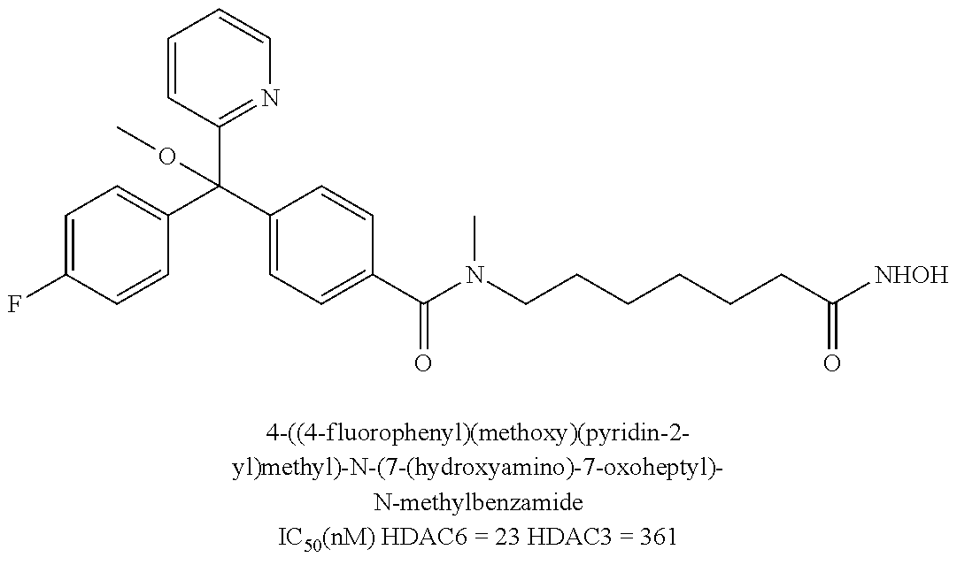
C1=C(F)C=CC(C(C2=CC=C(C(N(CCCCCCC([NHOH])=O)C)=O)C=C2)(C2=NC=CC=C2)OC)=C1
